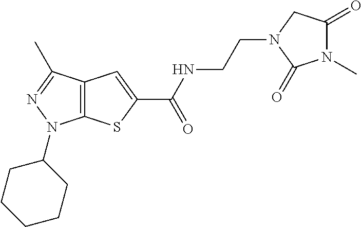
C(NC(=O)C1=CC2=C(S1)N(C1CCCCC1)N=C2C)CN1CC(=O)N(C)C1=O
